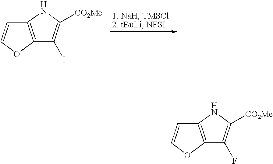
C12=C(OC=C1)C(I)=C([CO2Me])N2.C12=C(OC=C1)C(F)=C([CO2Me])N2
